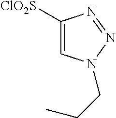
C1([ClO2S])=CN(CCC)N=N1
